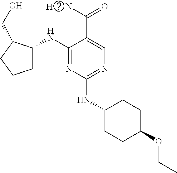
C1(NC2CCCC2CO)=NC(NC2CCC(OCC)CC2)=NC=C1C(N)=O.[H]
